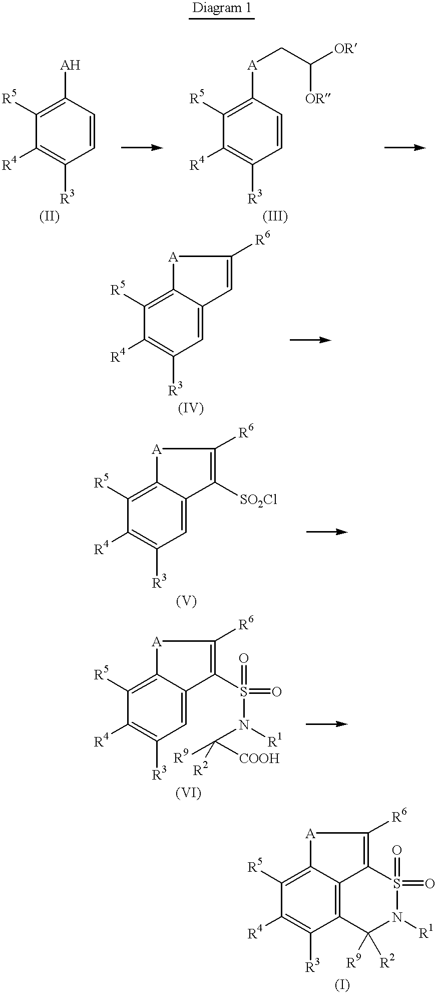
C1=CC([AH])=C([R5])C([R4])=C1[R3].C1=CC([A]CC([OR])[OR])=C([R5])C([R4])=C1[R3].C1=C2C(=C([R5])C([R4])=C1[R3])[A]C([R6])=C2.C1=C2C(=C([R5])C([R4])=C1[R3])[A]C([R6])=C2[SO2Cl].C12=C3C(=C([R5])C([R4])=C1[R3])[A]C([R6])=C3S(=O)(=O)N([R1])C2([R9])[R2].C1=C2C(=C([R5])C([R4])=C1[R3])[A]C([R6])=C2S(N(C([R9])([COOH])[R2])[R1])(=O)=O
